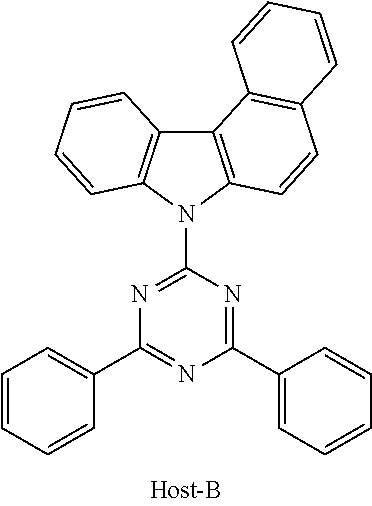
C1=CC=CC(C2=NC(C3=CC=CC=C3)=NC(N3C4=C(C5=C3C=CC=C5)C3=C(C=C4)C=CC=C3)=N2)=C1
